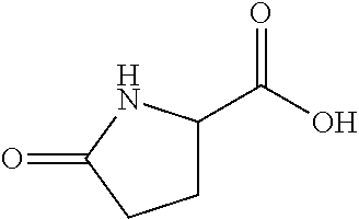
C1C(C(O)=O)NC(=O)C1
